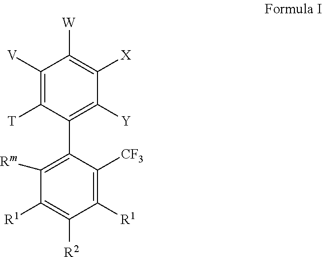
C1([V])=C([T])C(C2=C([Rm])C([R1])=C([R2])C([R1])=C2[CF3])=C([Y])C([X])=C1[W]
